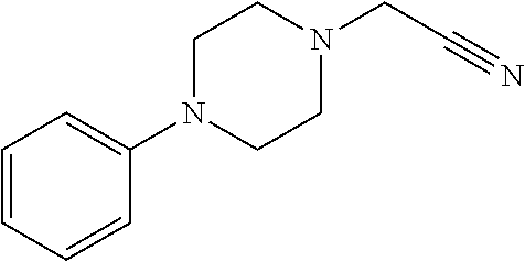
C1N(C2=CC=CC=C2)CCN(CC#N)C1
